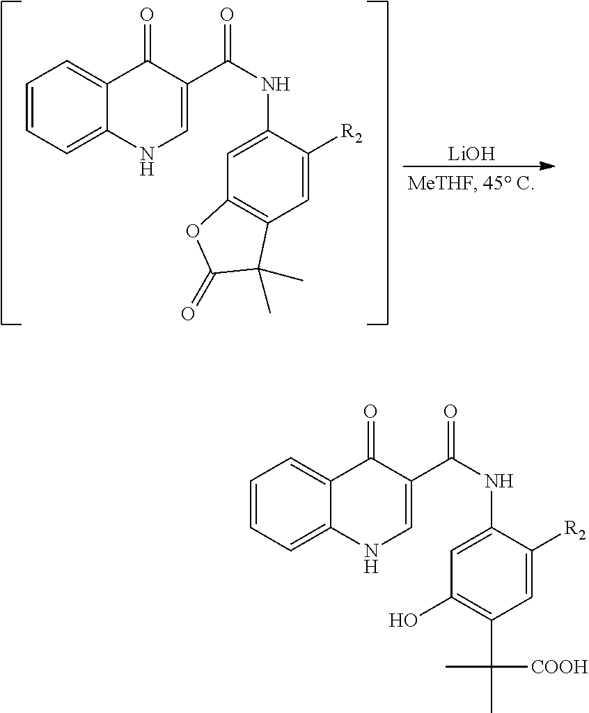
C1=CC=C2C(=C1)C(=O)C(C(=O)NC1=CC3=C(C=C1[R2])C(C)(C)C(=O)O3)=CN2.[LiOH].C1=CC=C2C(=C1)C(=O)C(C(=O)NC1=CC(O)=C(C(C)(C)[COOH])C=C1[R2])=CN2
